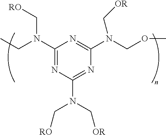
C1(N(CC)C[RO])=NC(N(C[OR])C[RO])=NC(N(COC)C[OR])=N1
